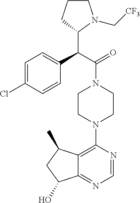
C1=C(Cl)C=CC(C(C(=O)N2CCN(C3=C4C(=NC=N3)C(O)CC4C)CC2)C2N(C[CF3])CCC2)=C1
